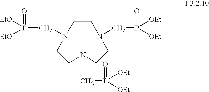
C1CN(CP(=O)([OEt])[OEt])CCN(CP(=O)([OEt])[OEt])CCN1CP([EtO])([EtO])=O
